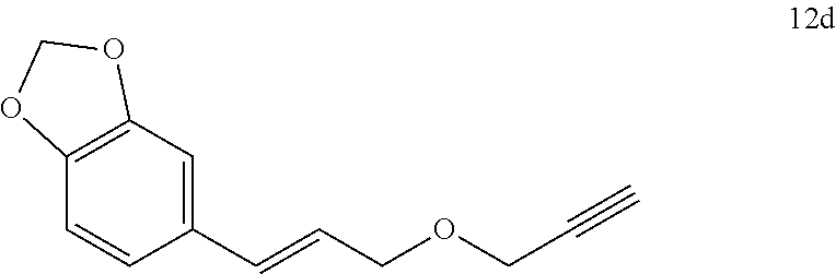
C1(C=CCOCC#C)=CC2=C(C=C1)OCO2
